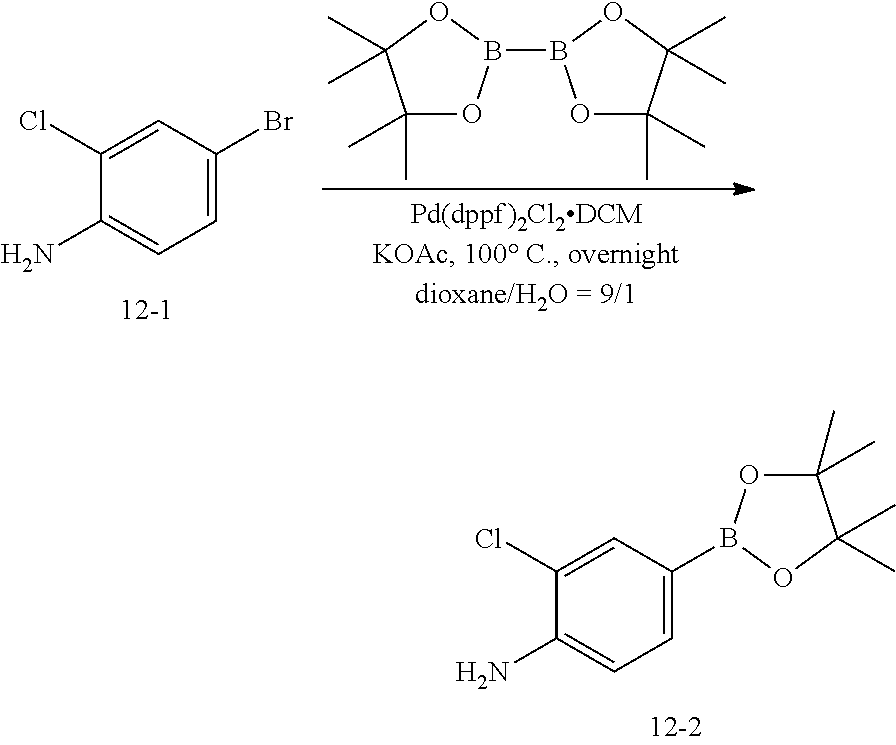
C1(C)(C)OB(B2OC(C)(C)C(C)(C)O2)OC1(C)C.C1=C(Br)C=C(Cl)C(N)=C1.C1=C(B2OC(C)(C)C(C)(C)O2)C=C(Cl)C(N)=C1
